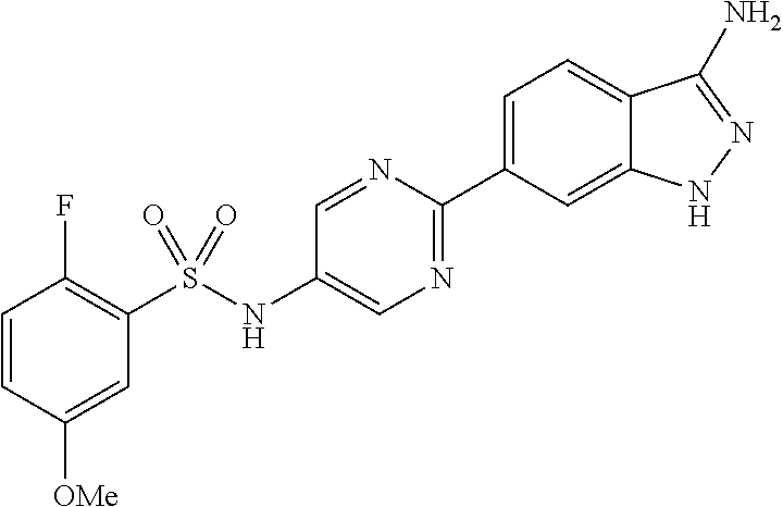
C1=CC([OMe])=CC(S(NC2=CN=C(C3=CC=C4C(=C3)NN=C4N)N=C2)(=O)=O)=C1F
